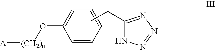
C1=C(O[(CH2)n][A])C=CC=C1.CCC1=NN=NN1
